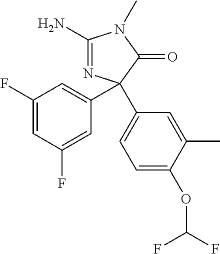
C1(N)=NC(C2=CC(F)=CC(F)=C2)(C2=CC=C(OC(F)F)C(C)=C2)C(=O)N1C
